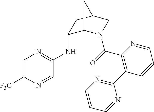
C1(NC2=NC=C([F3C])N=C2)C2N(C(=O)C3=C(C4=NC=CC=N4)C=CC=N3)CC(C1)C2
